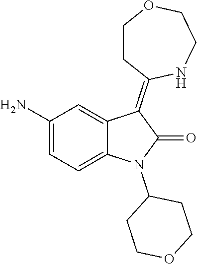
C1(N)=CC=C2C(=C1)C(=C1CCOCCN1)C(=O)N2C1CCOCC1
